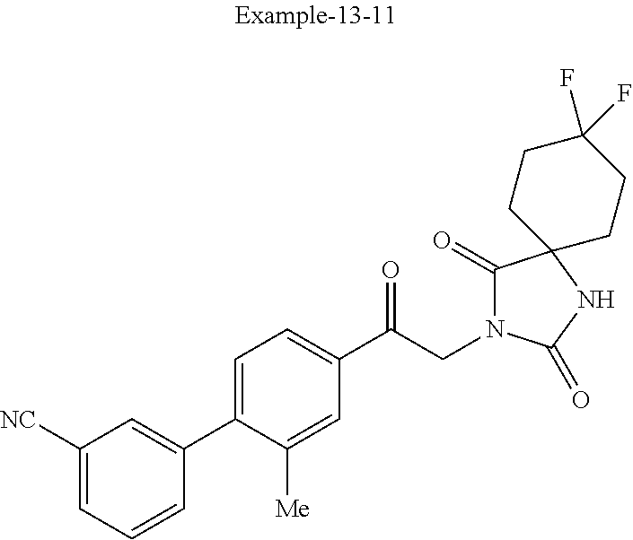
C1([NC])=CC=CC(C2=CC=C(C(CN3C(=O)C4(NC3=O)CCC(F)(F)CC4)=O)C=C2[Me])=C1
